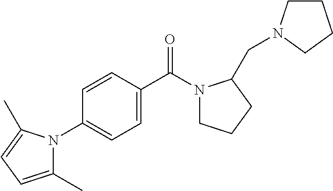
C1(C)=CC=C(C)N1C1=CC=C(C(N2CCCC2CN2CCCC2)=O)C=C1
